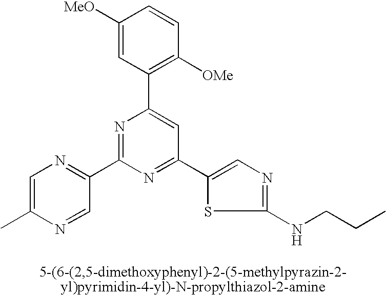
C1([MeO])=CC(C2=CC(C3=CN=C(NCCC)S3)=NC(C3=NC=C(C)N=C3)=N2)=C([OMe])C=C1
